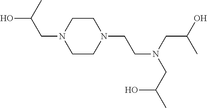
C1CN(CCN(CC(C)O)CC(C)O)CCN1CC(C)O
